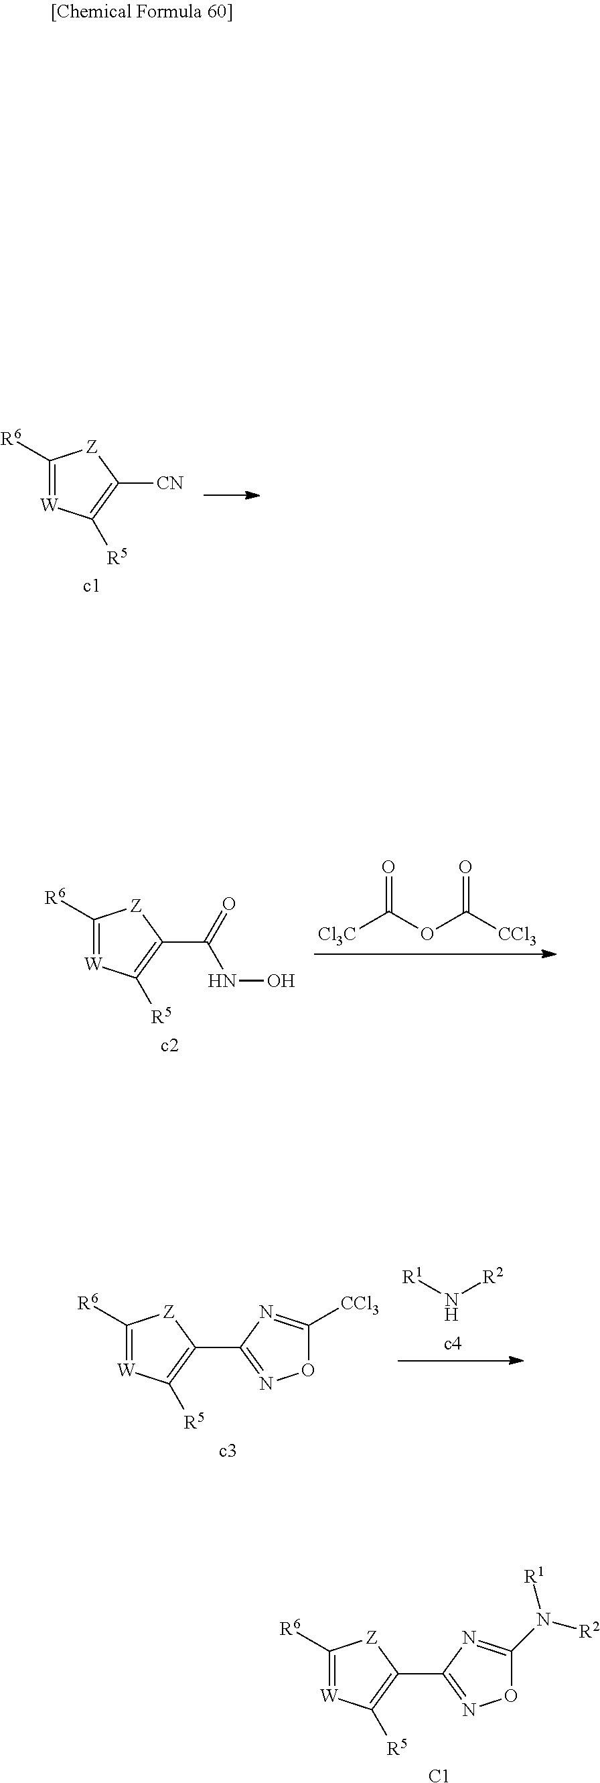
C1([R6])=[W]C([R5])=C([CN])[Z]1.[Cl3C]C(OC([CCl3])=O)=O.C1([R6])=[W]C([R5])=C(C(NO)=O)[Z]1.N([R2])[R1].C1([R6])=[W]C([R5])=C(C2=NOC([CCl3])=N2)[Z]1.[c3].C1([R6])=[W]C([R5])=C(C2=NOC(N([R1])[R2])=N2)[Z]1.[C1]
